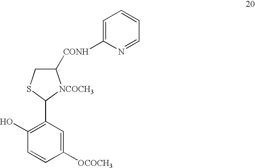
C1([OCOCH3])=CC(C2[NCOCH3]C([CONH]C3=CC=CC=N3)CS2)=C(O)C=C1
